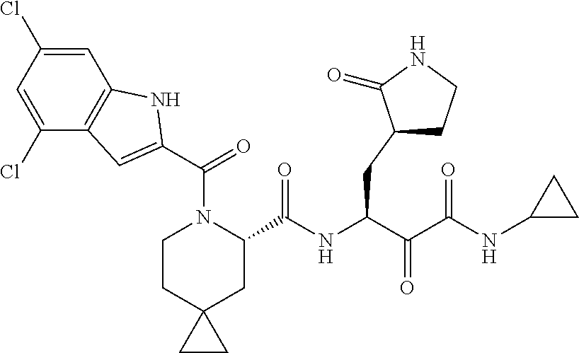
C1CC2(CC(C(NC(C(C(NC3CC3)=O)=O)CC3CCNC3=O)=O)N1C(C1=CC3=C(N1)C=C(Cl)C=C3Cl)=O)CC2
